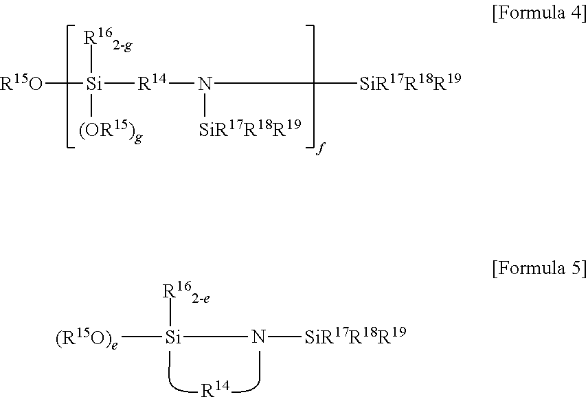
[R15O][Si]([R162-g])([(OR15)g])[R14]N([SiR17R18R19])[SiR17R18R19].[(R15O)e][Si]([R162-e])N[SiR17R18R19].[R14]
